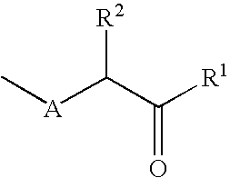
[A](C(C([R1])=O)[R2])C
